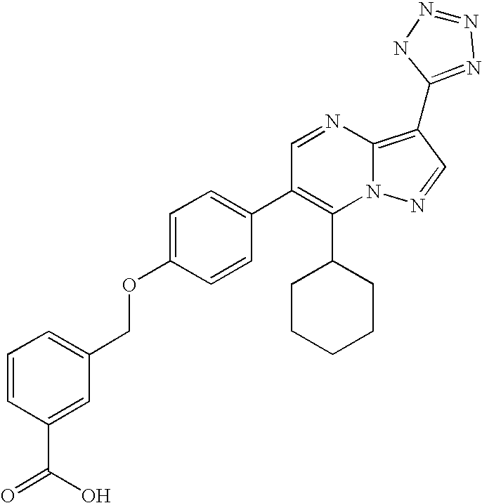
C1(C2CCCCC2)=C(C2=CC=C(OCC3=CC=CC(C(=O)O)=C3)C=C2)C=NC2=C(C3=NN=NN3)C=NN12
